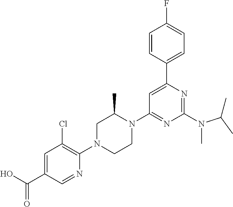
N(C1=NC(C2=CC=C(F)C=C2)=CC(N2C(C)CN(C3=C(Cl)C=C(C(O)=O)C=N3)CC2)=N1)(C(C)C)C
